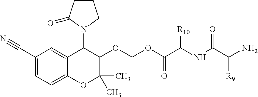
C1(C#N)=CC=C2C(=C1)C(N1CCCC1=O)C(OCOC(C(NC(C(N)[R9])=O)[R10])=O)C(C)(C)O2
